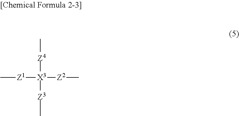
[Z1]([X3]([Z4]C)([Z3]C)[Z2]C)C
